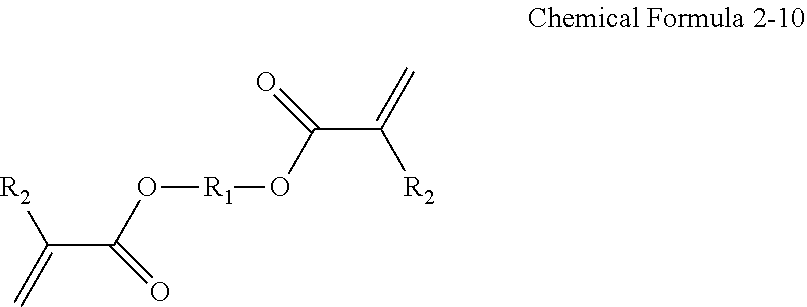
O([R1]OC(C(=C)[R2])=O)C(C([R2])=C)=O
